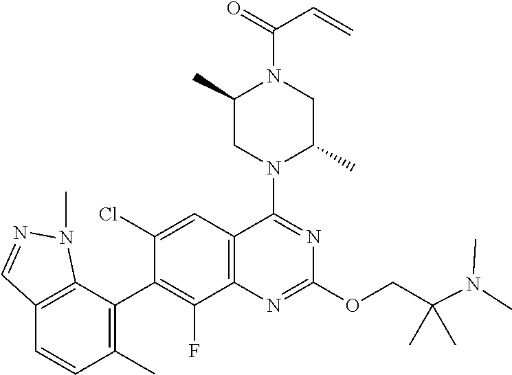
C12=C(C=C(Cl)C(C3=C(C)C=CC4=C3N(C)N=C4)=C1F)C(N1C(C)CN(C(=O)C=C)C(C)C1)=NC(OCC(N(C)C)(C)C)=N2
